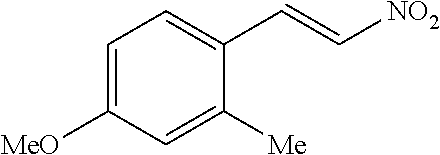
C1=C([MeO])C=C([Me])C(C=C[NO2])=C1
